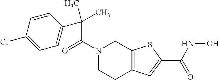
C(N1CCC2=C(C1)SC(C(NO)=O)=C2)(=O)C(C1=CC=C(Cl)C=C1)(C)C
